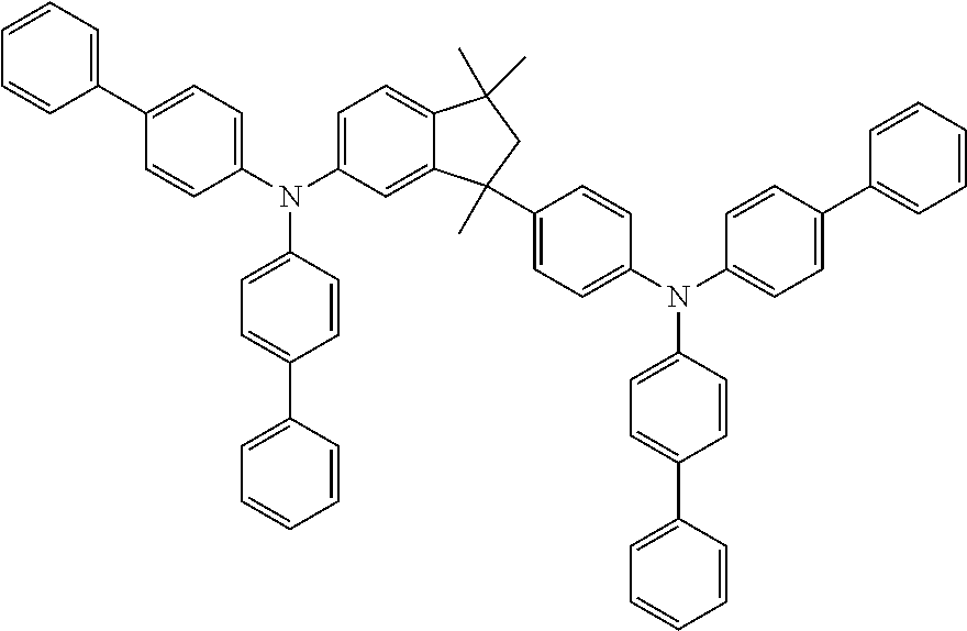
C1=CC(N(C2=CC=C3C(=C2)C(C2=CC=C(N(C4=CC=C(C5=CC=CC=C5)C=C4)C4=CC=C(C5=CC=CC=C5)C=C4)C=C2)(C)CC3(C)C)C2=CC=C(C3=CC=CC=C3)C=C2)=CC=C1C1=CC=CC=C1
